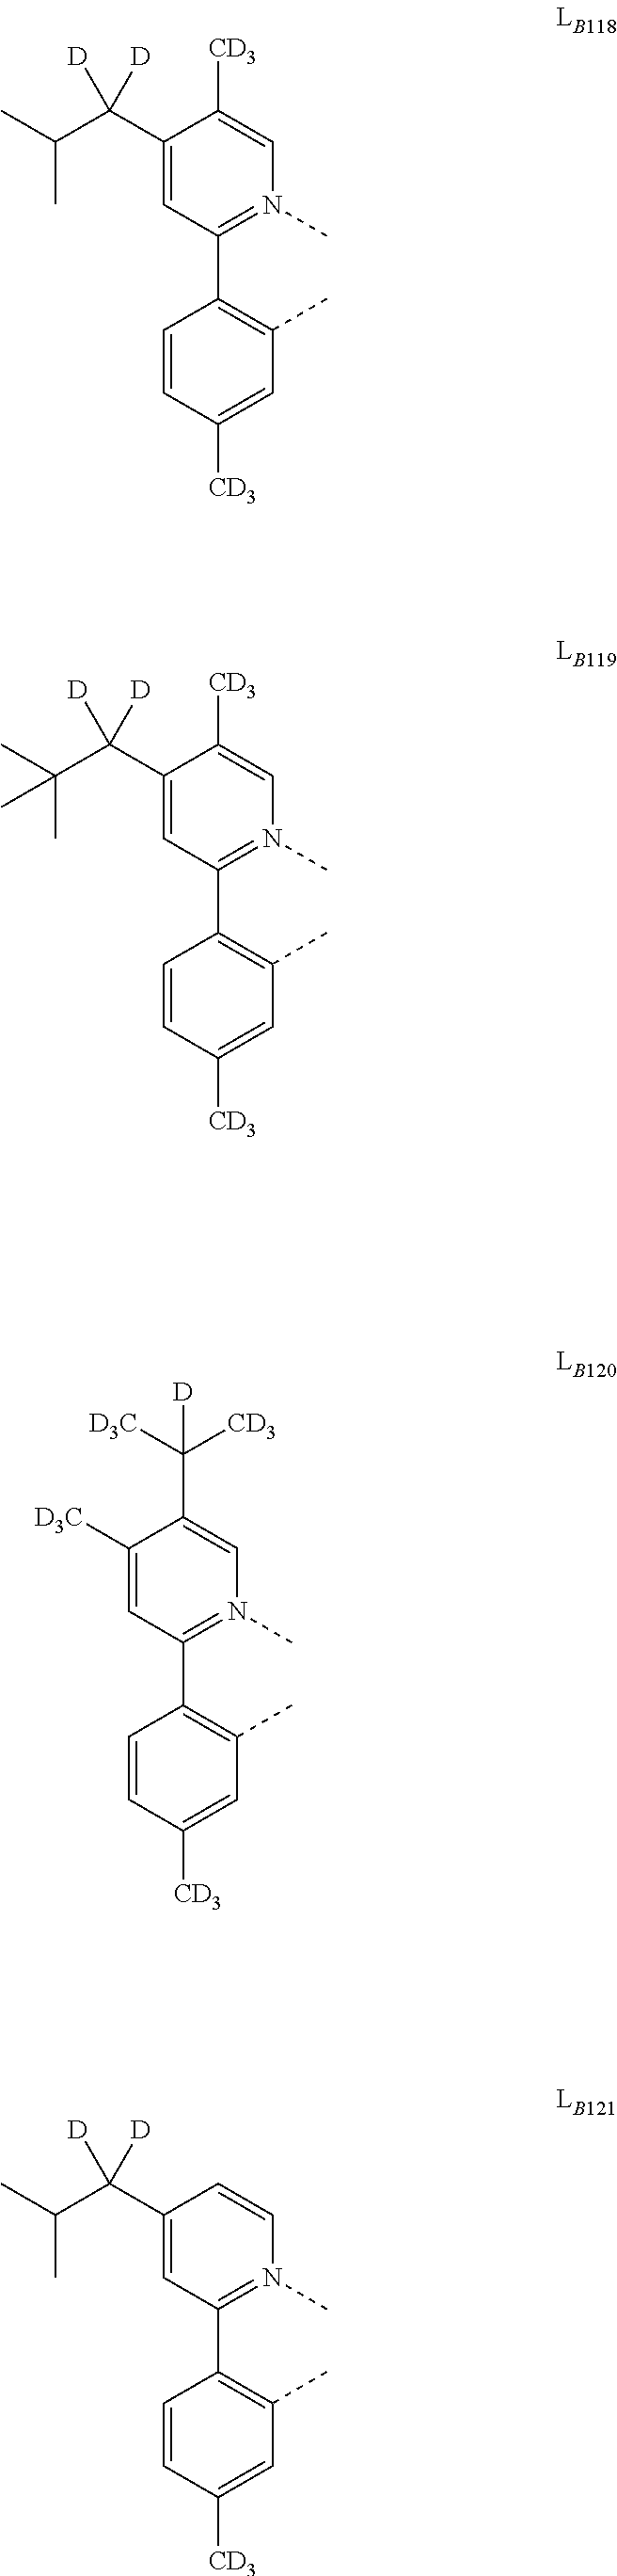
C1(C(C(C)C)([D])[D])=CC(C2=C(C)C=C([CD3])C=C2)=N(C)C=C1[CD3].C1([D3C])=CC(C2=C(C)C=C([CD3])C=C2)=N(C)C=C1C([D3C])([CD3])[D].C1(C(C(C)(C)C)([D])[D])=CC(C2=C(C)C=C([CD3])C=C2)=N(C)C=C1[CD3].C1(C(C(C)C)([D])[D])=CC(C2=C(C)C=C([CD3])C=C2)=N(C)C=C1
